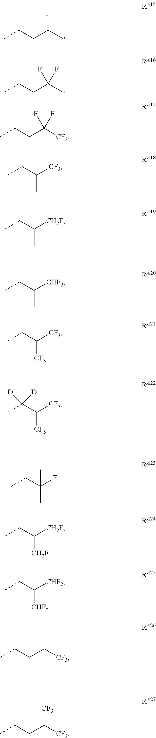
CCCC(C)F.CCCC(C)(F)F.CCCC([CF3])(F)F.CCC([CF3])C.CCC([CH2F])C.CCC([CHF2])C.CCC([CF3])[CF3].CC(C([CF3])[CF3])([D])[D].CCC(F)(C)C.CCC([CH2F])[CH2F].CCC([CHF2])[CHF2].CCCC([CF3])C.CCCC([CF3])[CF3]
